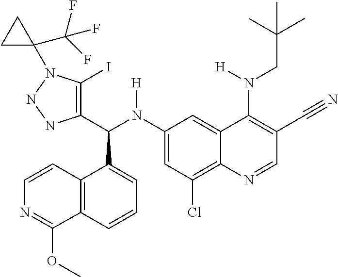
C1(N(C(C2=C(I)N(C3(C(F)(F)F)CC3)NN2)C2=CC=CC3=C2C=CN=C3OC)[H])=CC(Cl)=C2C(=C1)C(N(CC(C)(C)C)[H])=C(C#N)C=N2
